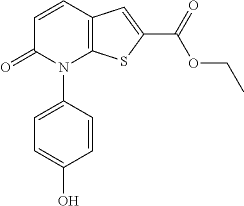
C1=CC2=C(N(C3=CC=C(O)C=C3)C1=O)SC(C(OCC)=O)=C2
